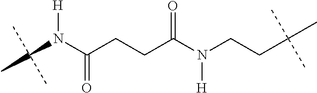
C(N(C(CCC(N(CCC(C)(C)C)[H])=O)=O)[H])(C)(C)C
